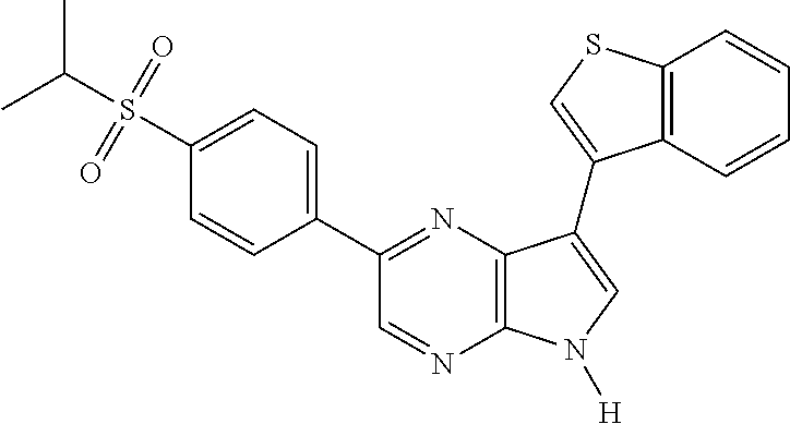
CC(S(=O)(=O)C1=CC=C(C2=NC3=C(N=C2)N([H])C=C3C2=CSC3=C2C=CC=C3)C=C1)C
